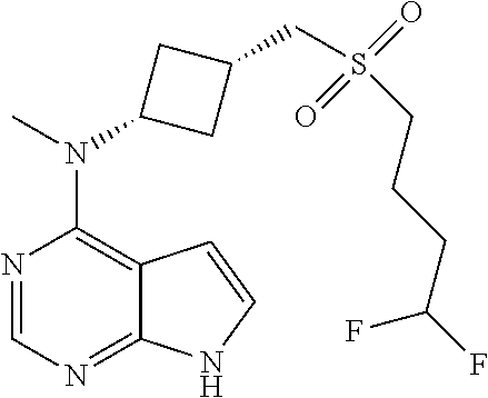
N1=CN=C2C(=C1N(C)C1CC(CS(CCCC(F)F)(=O)=O)C1)C=CN2
